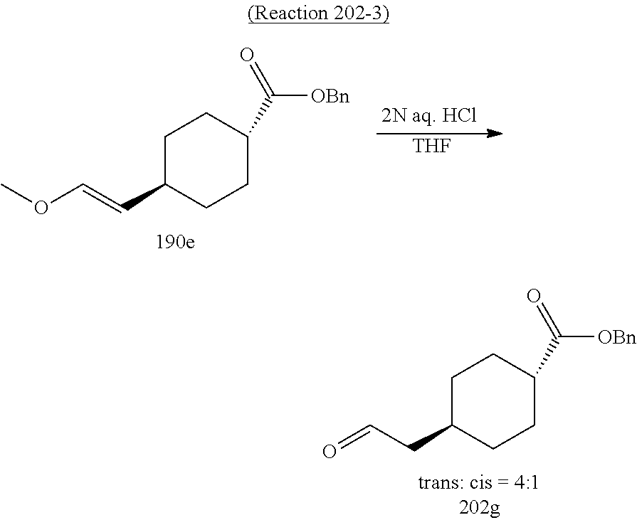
C1C(CC=O)CCC(C([OBn])=O)C1.C1C(C=COC)CCC(C([OBn])=O)C1.[THF]
